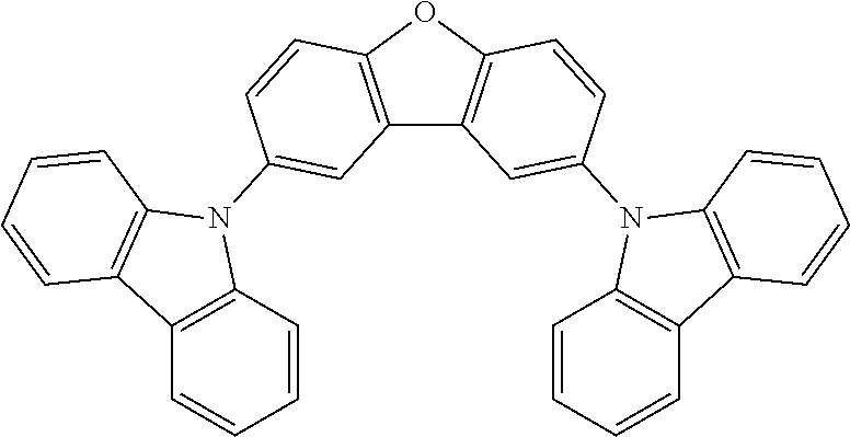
C12=C(OC3=C1C=C(N1C4=C(C=CC=C4)C4=C1C=CC=C4)C=C3)C=CC(N1C3=C(C=CC=C3)C3=C1C=CC=C3)=C2
